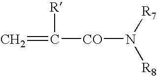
C=C([CO]N([R7])[R8])[R]
